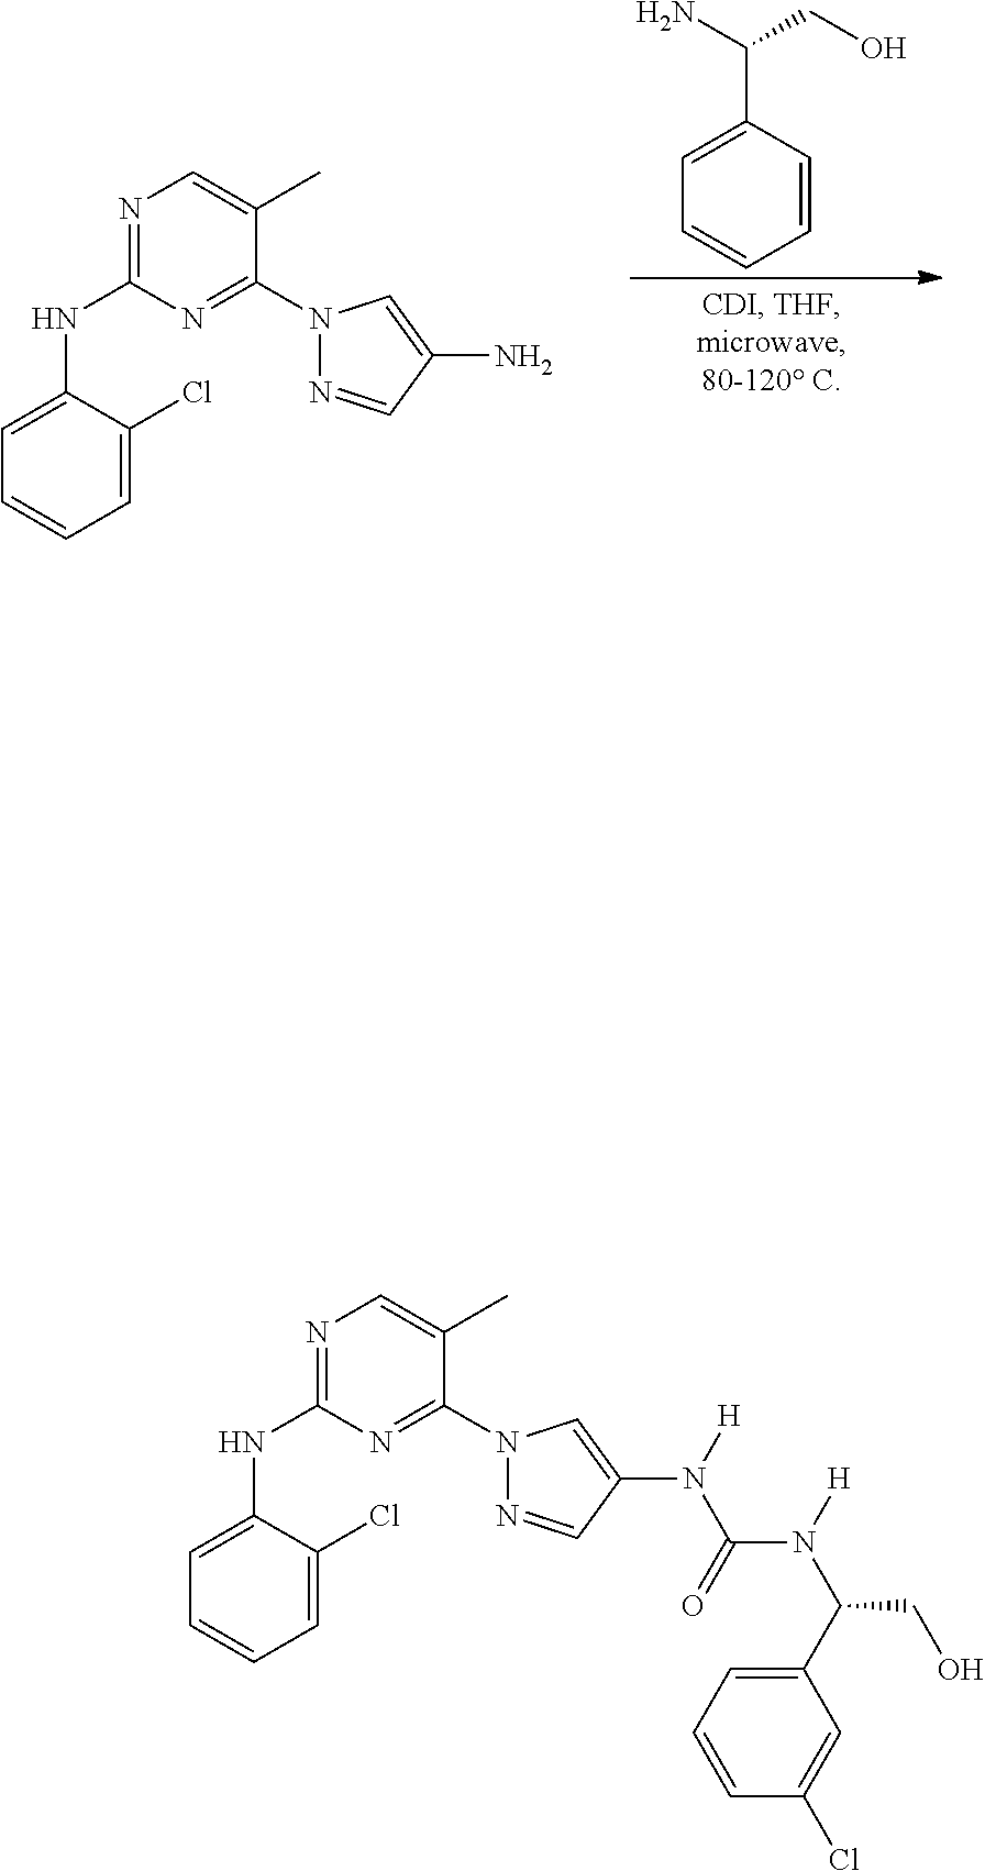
N1=C(NC2=CC=CC=C2Cl)N=C(N2N=CC(N)=C2)C(C)=C1.C1=C(C(N)CO)C=CC=C1.N1=C(NC2=CC=CC=C2Cl)N=C(N2N=CC(N([H])C(=O)N([H])C(C3=CC=CC(Cl)=C3)CO)=C2)C(C)=C1
